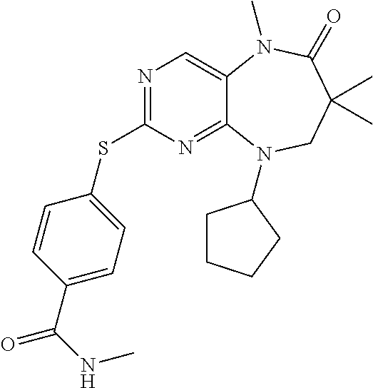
N1=C(SC2=CC=C(C(=O)NC)C=C2)N=C2C(=C1)N(C)C(=O)C(C)(C)CN2C1CCCC1
